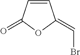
C1=CC(=O)OC1=CBr
